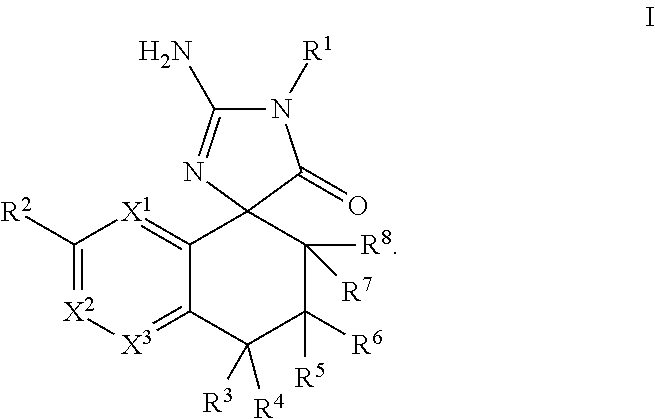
[R2]C1=[X2][X3]=C2C(=[X1]1)C1(C([R8])([R7])C([R6])([R5])C2([R3])[R4])N=C(N)N([R1])C1=O
